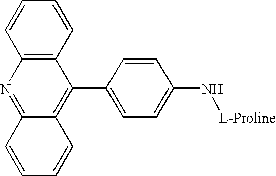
C12=C(C=CC=C1)C(C1=CC=C(N[L-Proline])C=C1)=C1C(=N2)C=CC=C1
